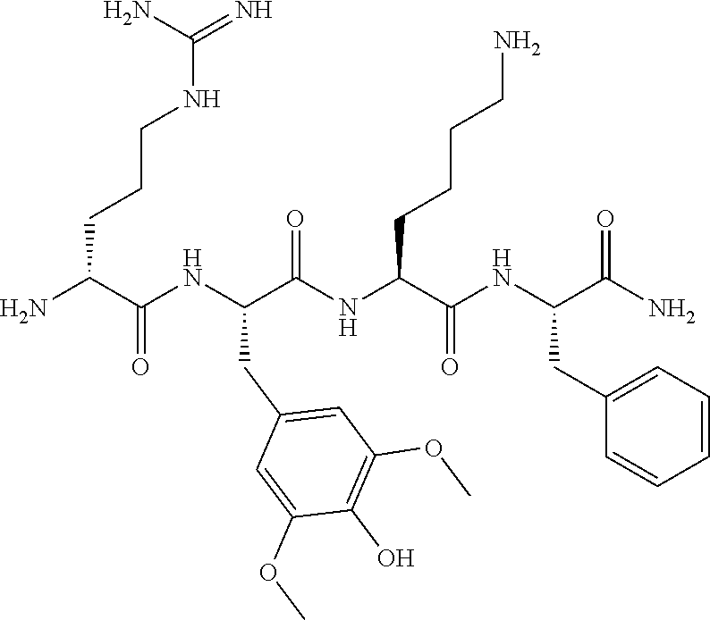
NC(C(NC(C(NC(C(NC(C(N)=O)CC1=CC=CC=C1)=O)CCCCN)=O)CC1=CC(OC)=C(O)C(OC)=C1)=O)CCCNC(=N)N
